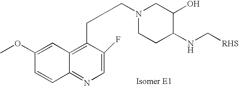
C1=CC(OC)=CC2=C(CCCN3CCC(NC[RHS])C(O)C3)C(F)=CN=C12
